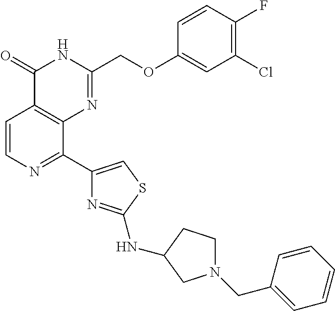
C1=CN=C(C2=CSC(NC3CCN(CC4=CC=CC=C4)C3)=N2)C2=C1C(=O)NC(COC1=CC(Cl)=C(F)C=C1)=N2
